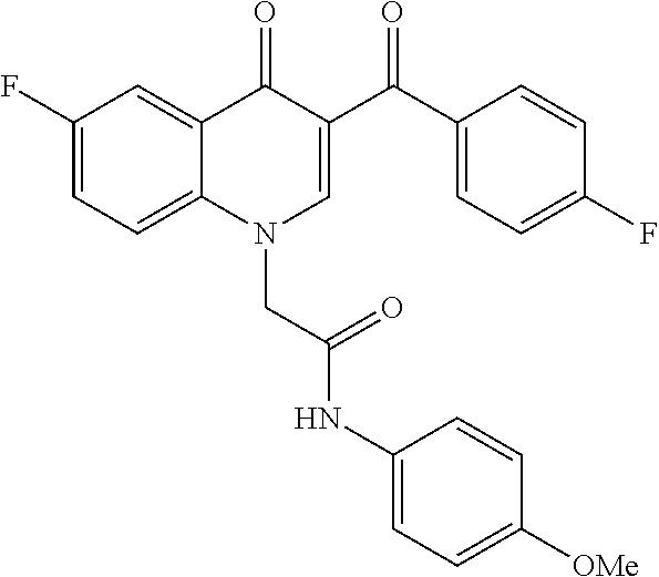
C1(F)=CC=C2C(=C1)C(=O)C(C(C1=CC=C(F)C=C1)=O)=CN2CC(NC1=CC=C([OMe])C=C1)=O
